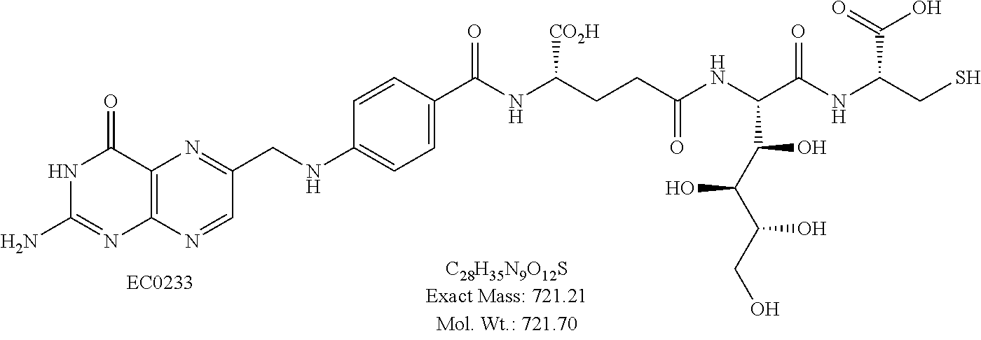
C12=C(N=CC(CNC3=CC=C(C(=O)NC(CCC(NC(C(NC(CS)C(O)=O)=O)C(C(C(CO)O)O)O)=O)[CO2H])C=C3)=N1)N=C(N)NC2=O
